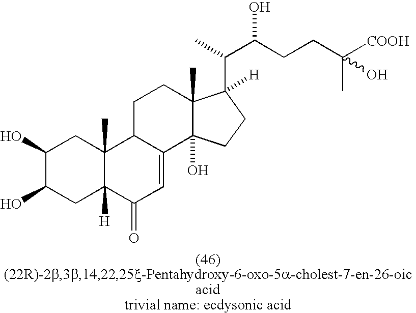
C1(O)C(O)CC2([H])C(C)(C1)C1C(=CC2=O)C2(O)C(C)(CC1)C([H])(C(C)C(CCC([COOH])(C)O)O)CC2
